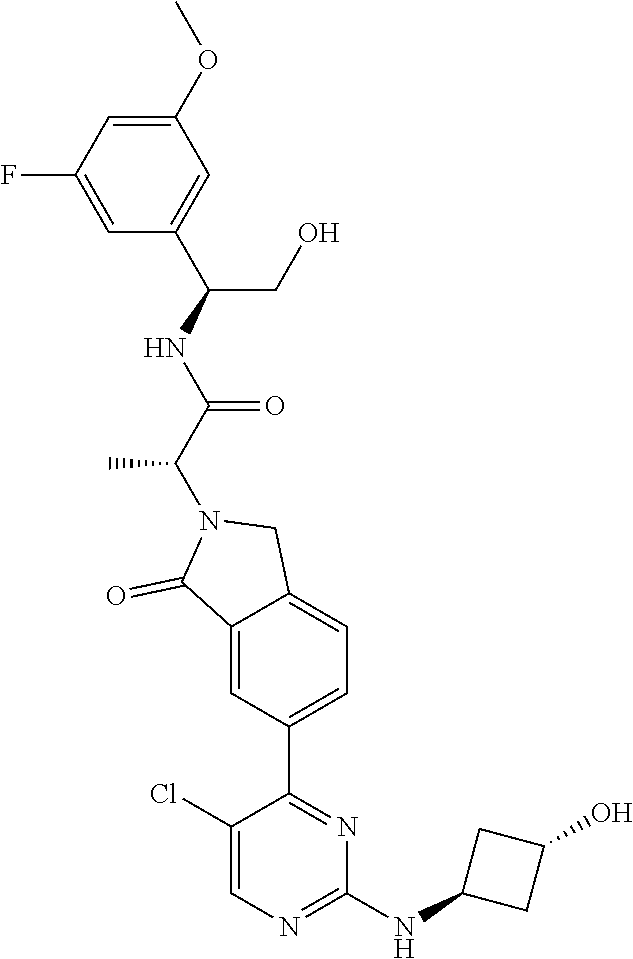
C1(OC)=CC(F)=CC(C(NC(C(N2C(=O)C3=CC(C4=NC(NC5CC(O)C5)=NC=C4Cl)=CC=C3C2)C)=O)CO)=C1
